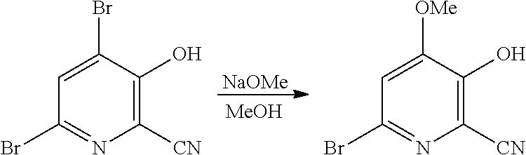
C1=C(Br)C(O)=C([CN])N=C1Br.C1=C([OMe])C(O)=C([CN])N=C1Br.[NaOMe].[MeOH]
